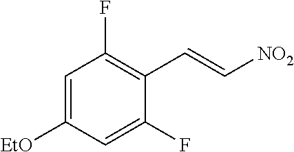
C1=C([EtO])C=C(F)C(C=C[NO2])=C1F
